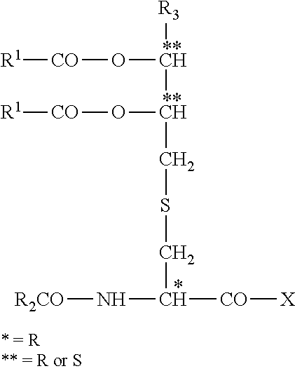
[R3]C(O[CO][R1])C(O[CO][R1])CSCC([CO][X])N[R2CO]
